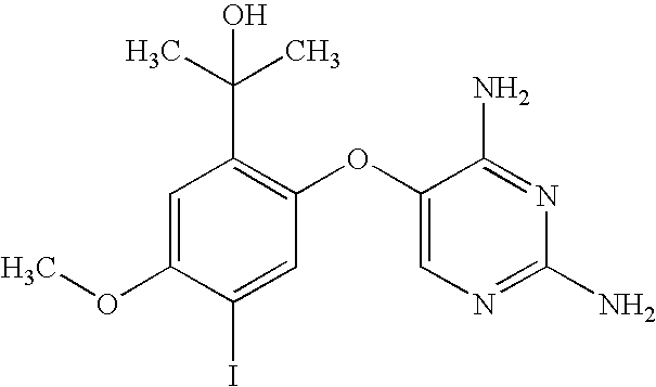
C1=C(OC)C(I)=CC(OC2=CN=C(N)N=C2N)=C1C(C)(C)O
